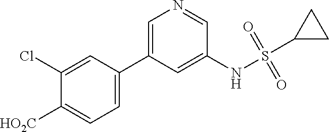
C1([HO2C])=CC=C(C2=CN=CC(NS(C3CC3)(=O)=O)=C2)C=C1Cl
